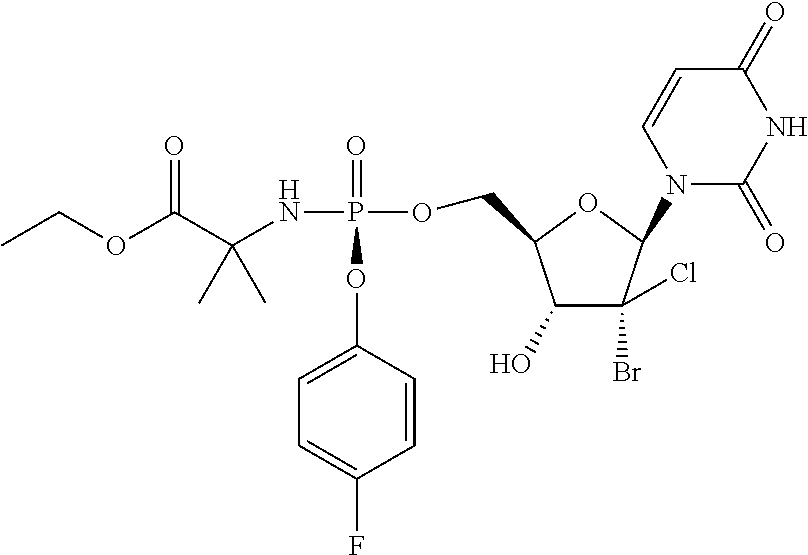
C1=CC(OP(NC(C(OCC)=O)(C)C)(=O)OCC2C(O)C(Br)(Cl)C(N3C(=O)NC(=O)C=C3)O2)=CC=C1F
